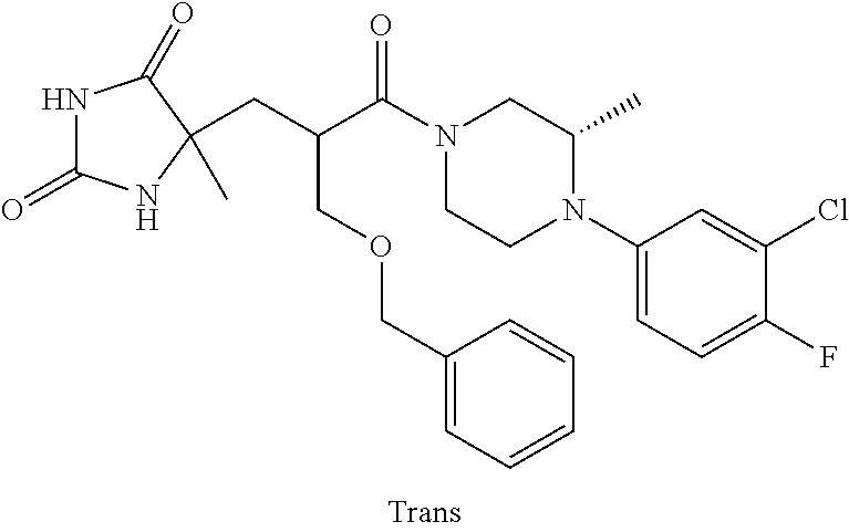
C1(N2CCN(C(C(CC3(C)NC(=O)NC3=O)COCC3=CC=CC=C3)=O)CC2C)=CC=C(F)C(Cl)=C1
